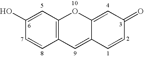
C1(O)=CC2=C(C=C1)C=C1C(=CC(=O)C=C1)O2
